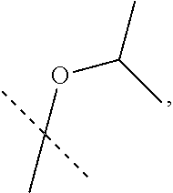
CC(OC(C)(C)C)C
